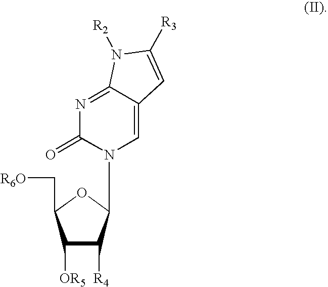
N1=C2C(=CN(C3C([R4])C([OR5])C(C[R6O])O3)C1=O)C=C([R3])N2[R2]
